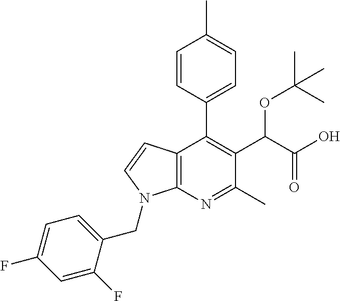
C12=C(N=C(C)C(C(C(O)=O)OC(C)(C)C)=C1C1=CC=C(C)C=C1)N(CC1=CC=C(F)C=C1F)C=C2
